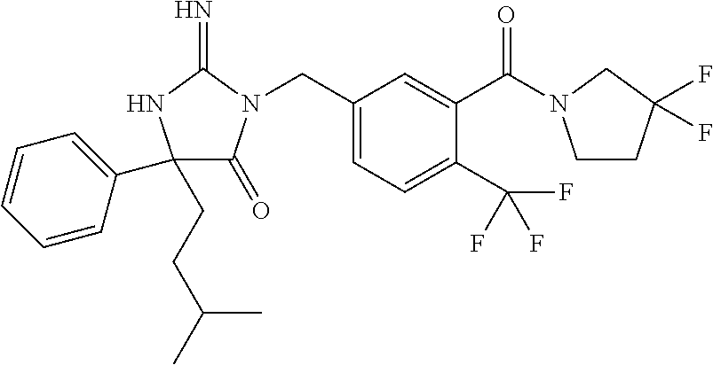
C1(CCC(C)C)(C2=CC=CC=C2)C(=O)N(CC2=CC=C(C(F)(F)F)C(C(=O)N3CCC(F)(F)C3)=C2)C(=N)N1
